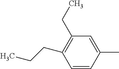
C1=CC(C)=CC(CC)=C1CCC
